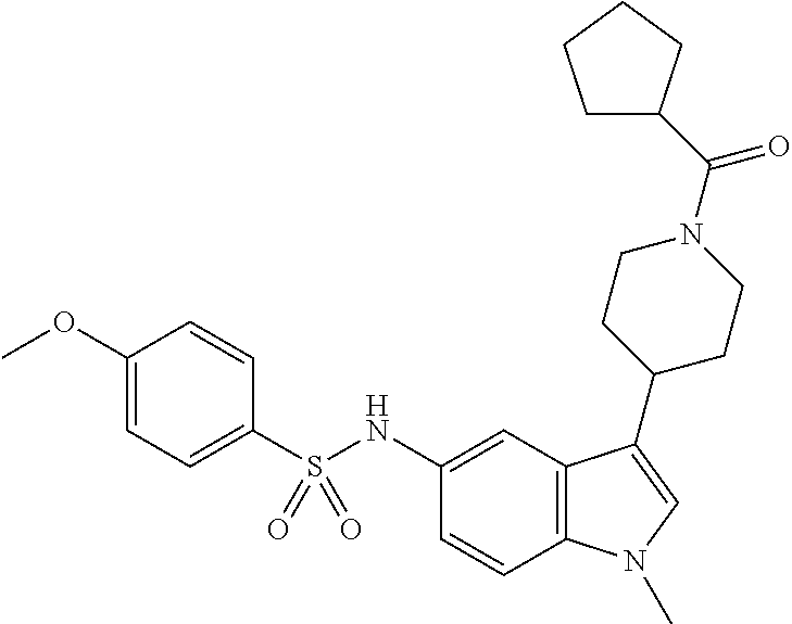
C1(S(NC2=CC3=C(C=C2)N(C)C=C3C2CCN(C(=O)C3CCCC3)CC2)(=O)=O)=CC=C(OC)C=C1
